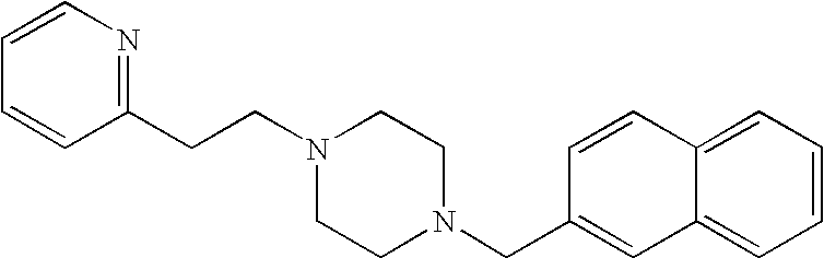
N1(CCC2=NC=CC=C2)CCN(CC2=CC3=CC=CC=C3C=C2)CC1
